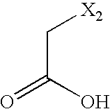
C(C[X2])(O)=O
